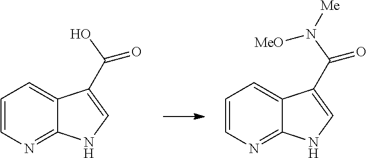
C1=CN=C2C(=C1)C(C(O)=O)=CN2.C1=CN=C2C(=C1)C(C(N([Me])[MeO])=O)=CN2
